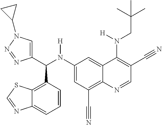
C1(N(C(C2=CN(C3CC3)N=N2)C2=C3C(=CC=C2)N=CS3)[H])=CC(C#N)=C2C(=C1)C(N(CC(C)(C)C)[H])=C(C#N)C=N2
